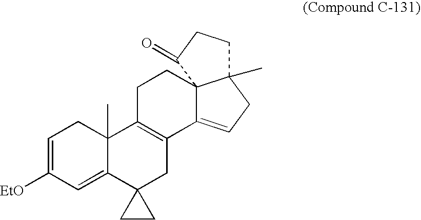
C1=C([EtO])C=C2C(C)(C1)C1=C(CC23CC3)C2=CCC3(C)C2(CC1)C(=O)CC3
